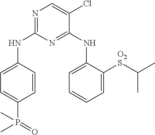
N1=C(NC2=CC=C(P(=O)(C)C)C=C2)N=C(NC2=CC=CC=C2[O2S]C(C)C)C(Cl)=C1
